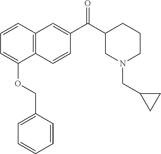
C1=CC2=C(C(OCC3=CC=CC=C3)=C1)C=CC(C(C1CN(CC3CC3)CCC1)=O)=C2
